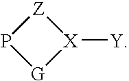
[Z]1P[G][X]1[Y]
